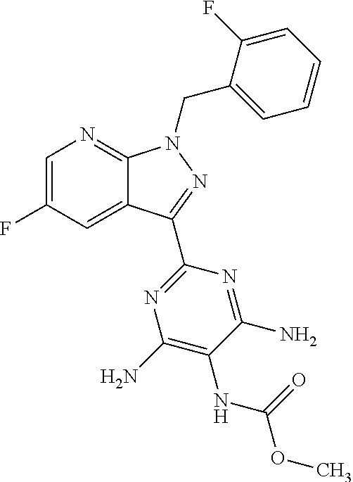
N(C1=C(N)N=C(C2=NN(CC3=CC=CC=C3F)C3=NC=C(F)C=C32)N=C1N)C(OC)=O
